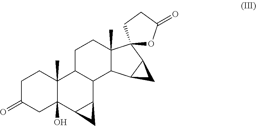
C1C(=O)CC2(O)C(C)(C1)C1C(C3C2C3)C2C(C)(CC1)C1(C3C2C3)OC(=O)CC1
